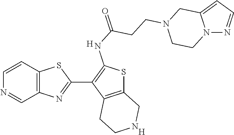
C12=C(C=CN=C1)SC(C1=C(NC(=O)CCN3CCN4C(=CC=N4)C3)SC3=C1CCNC3)=N2.[H].[H]
